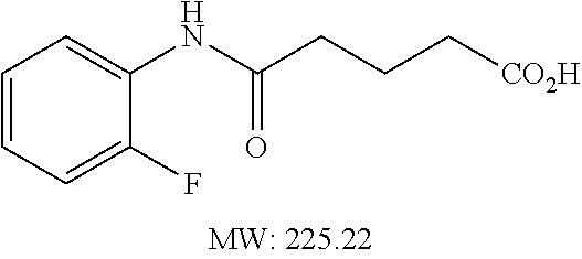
C1=CC=C(F)C(NC(CCC[CO2H])=O)=C1
